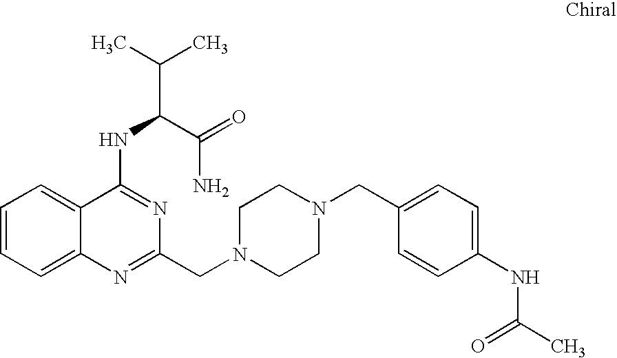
C1=CC=C2C(=C1)C(NC(C(C)C)C(=O)N)=NC(CN1CCN(CC3=CC=C(NC(C)=O)C=C3)CC1)=N2
